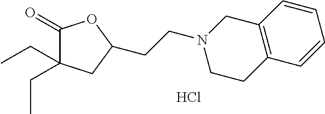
Cl.C1(=O)C(CC)(CC)CC(CCN2CCC3=C(C2)C=CC=C3)O1
